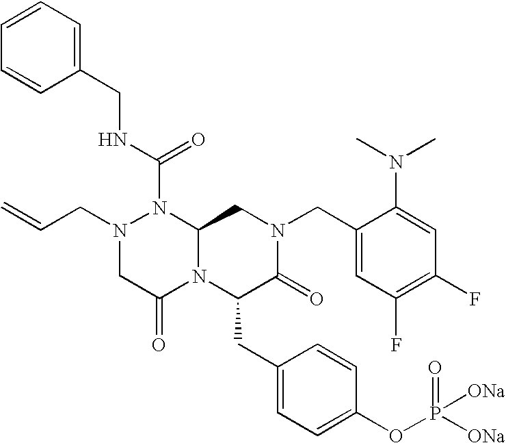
N1(C(NCC2=CC=CC=C2)=O)N(CC=C)CC(=O)N2C1CN(CC1=CC(F)=C(F)C=C1N(C)C)C(=O)C2CC1=CC=C(OP([ONa])(=O)[ONa])C=C1
